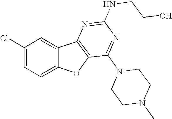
C1(Cl)=CC=C2C(=C1)C1=C(O2)C(N2CCN(C)CC2)=NC(NCCO)=N1
